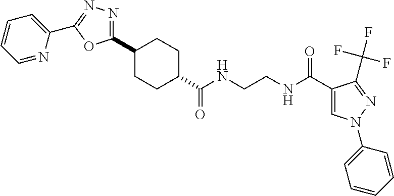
C1CC(C(NCCNC(C2=CN(C3=CC=CC=C3)N=C2C(F)(F)F)=O)=O)CCC1C1=NN=C(C2=CC=CC=N2)O1
